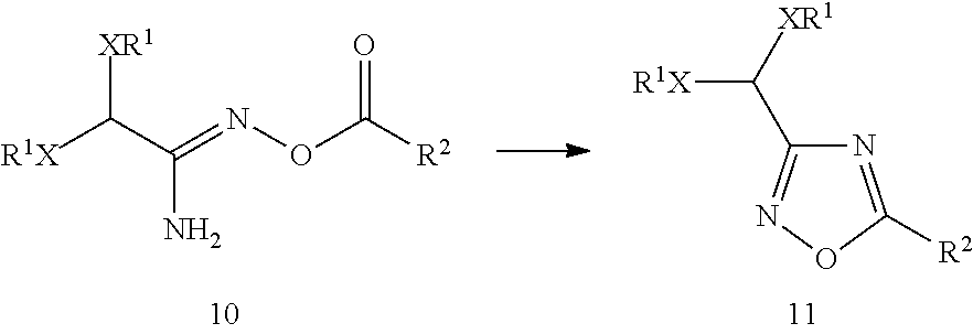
[R1X]C(C(=NOC([R2])=O)N)[XR1].N1=C([R2])ON=C1C([XR1])[R1X]
